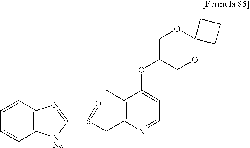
C1=CC2=C(C=C1)[NNa]C(S(CC1=C(C)C(OC3COC4(OC3)CCC4)=CC=N1)=O)=N2
